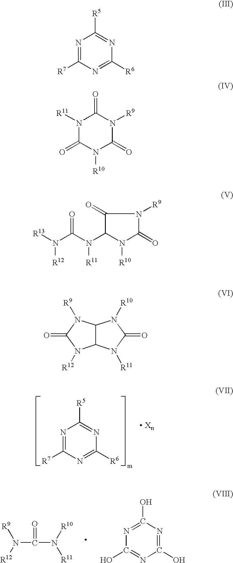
N1=C([R7])N=C([R6])N=C1[R5].N(C(N([R10])[R11])=O)([R12])[R9].N1=C(O)N=C(O)N=C1O.N1=C([R7])N=C([R6])N=C1[R5].N1([R11])C(=O)N([R10])C(=O)N([R9])C1=O.N([R12])(C(N([R11])C1N([R10])C(=O)N([R9])C1=O)=O)[R13].N1([R11])C(=O)N([R10])C2C1N([R12])C(=O)N2[R9]
